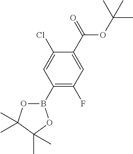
C1(Cl)=CC(B2OC(C)(C)C(C)(C)O2)=C(F)C=C1C(OC(C)(C)C)=O
